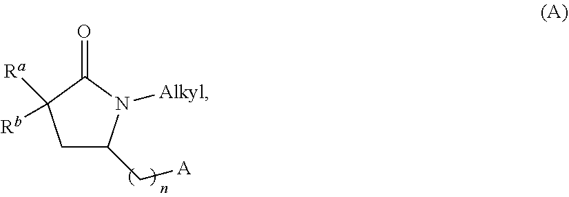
O=C1C([Ra])([Rb])CC(C[A])N1[Alkyl]
